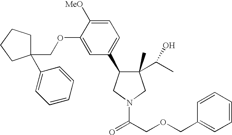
C1(C)(C(C)O)C(C2=CC=C([MeO])C(OCC3(C4=CC=CC=C4)CCCC3)=C2)CN(C(=O)COCC2=CC=CC=C2)C1
